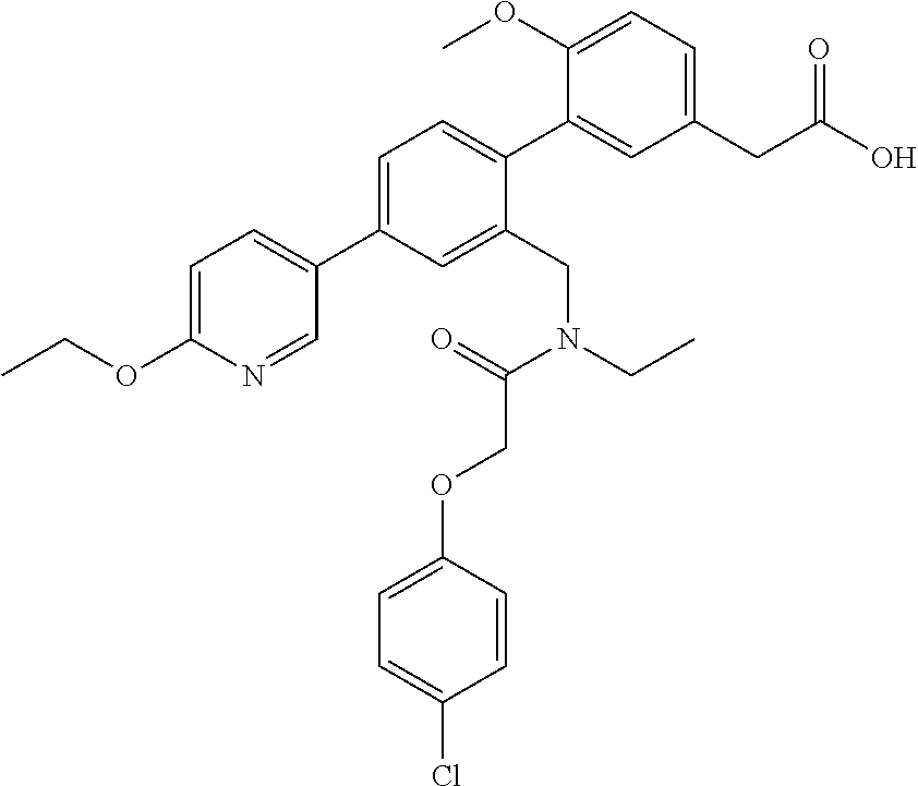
C1=C(C2=CC=C(OCC)N=C2)C=C(CN(CC)C(=O)COC2=CC=C(Cl)C=C2)C(C2=CC(CC(O)=O)=CC=C2OC)=C1
